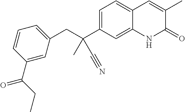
C1=CC(C(=O)CC)=CC(CC(C2=CC=C3C(=C2)NC(=O)C(C)=C3)(C#N)C)=C1
